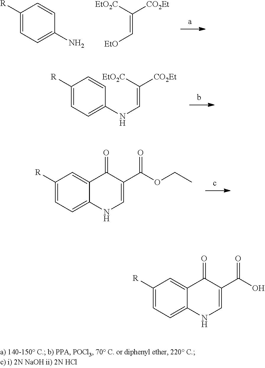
C1([R])=CC=C(N)C=C1.[EtO2C]C([CO2Et])=C[EtO].C1([R])=CC=C(NC=C([EtO2C])[CO2Et])C=C1.C1([R])=CC=C2C(=C1)C(=O)C(C(OCC)=O)=CN2.C1([R])=CC=C2C(=C1)C(=O)C(C(O)=O)=CN2
